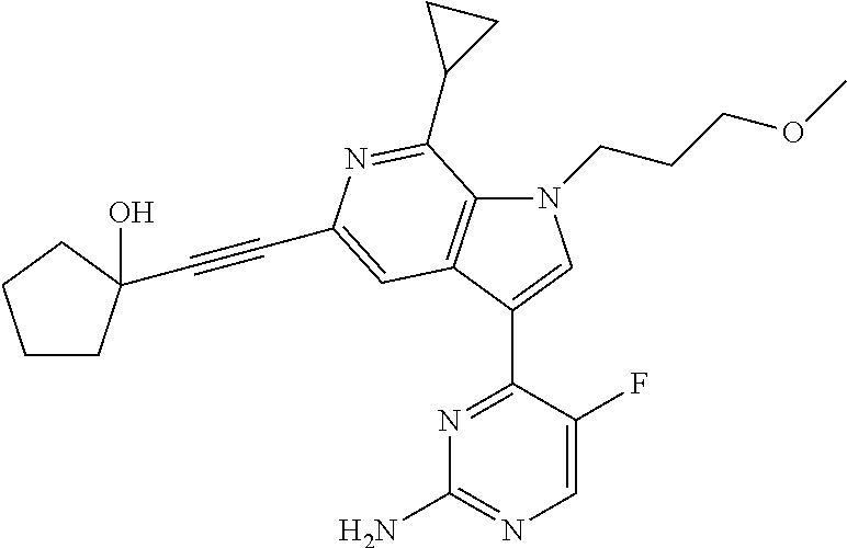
N1(CCCOC)C2=C(C(C3=NC(N)=NC=C3F)=C1)C=C(C#CC1(O)CCCC1)N=C2C1CC1
